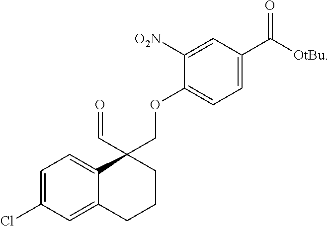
C(C1(COC2=CC=C(C([OtBu])=O)C=C2[O2N])CCCC2=CC(Cl)=CC=C12)=O
